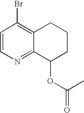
C1=CC(Br)=C2C(=N1)C(OC(=O)C)CCC2
